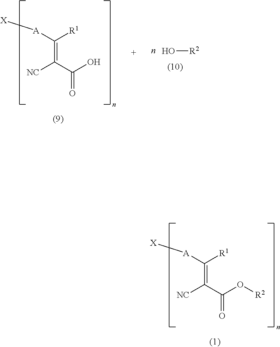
C(=C(C(O)=O)[NC])([R1])[A][X].O[R2].C(=C(C(O[R2])=O)[NC])([R1])[A][X]
